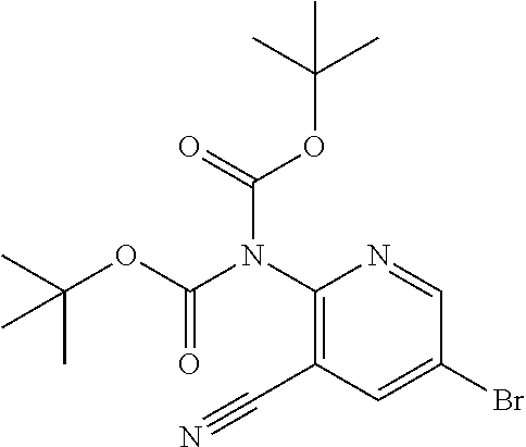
C(C)(OC(=O)N(C1=C(C#N)C=C(Br)C=N1)C(OC(C)(C)C)=O)(C)C
